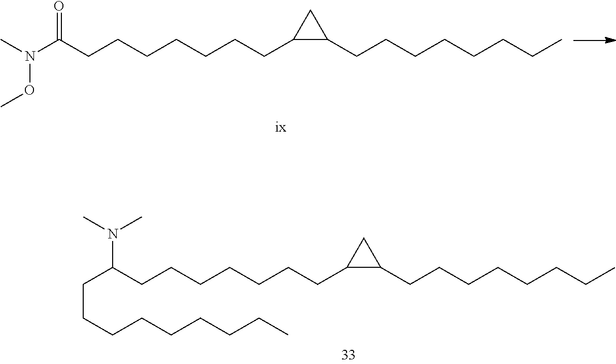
C(C(CCCCCCCC1C(CCCCCCCC)C1)N(C)C)CCCCCCCC.CN(C(CCCCCCCC1C(CCCCCCCC)C1)=O)OC
